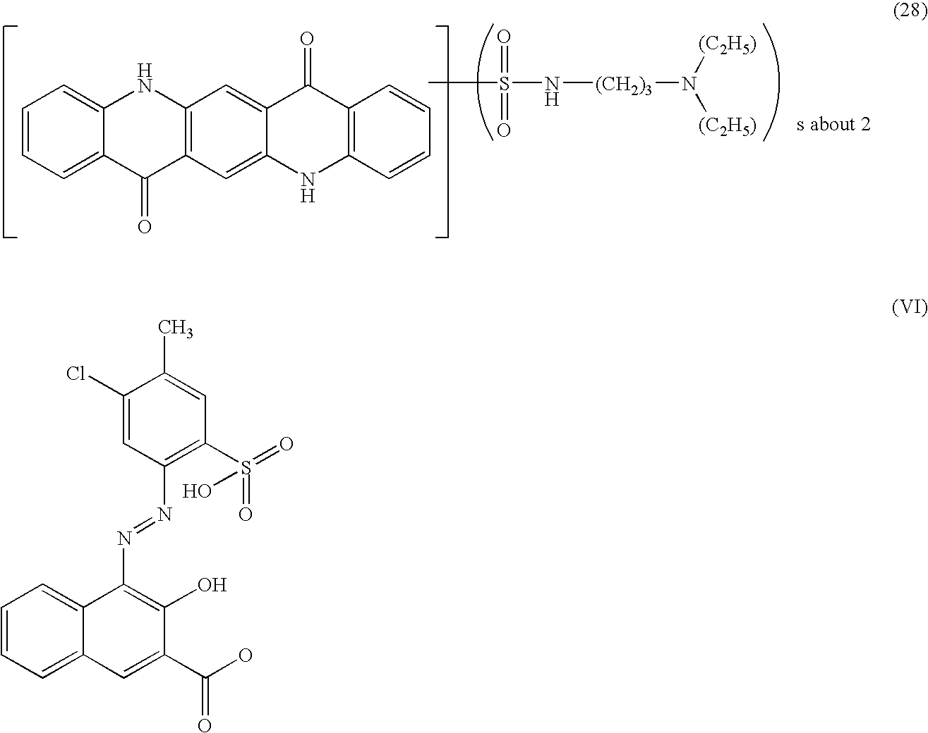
S(=O)(=O)(N[(CH2)3]N([(C2H5)])[(C2H5)])C.C1=CC=C2C(=C1)NC1=C(C2=O)C=C2C(=C1)C(=O)C1=C(N2)C=CC=C1.C1=CC=C2C(=C1)C(N=NC1=C(S(=O)(=O)O)C=C(C)C(Cl)=C1)=C(O)C(C(O)=O)=C2
